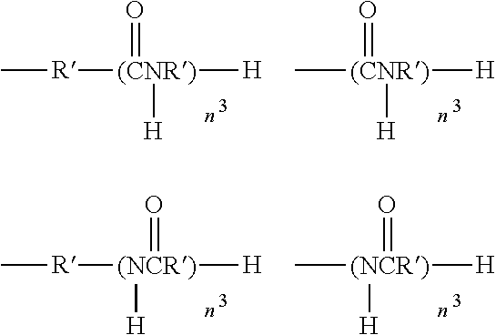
C[R][(CNR)](=O)([H])[H].C[(CNR)](=O)([H])[H].C[R][(NCR)]([H])([H])=O.C[(NCR)]([H])([H])=O
